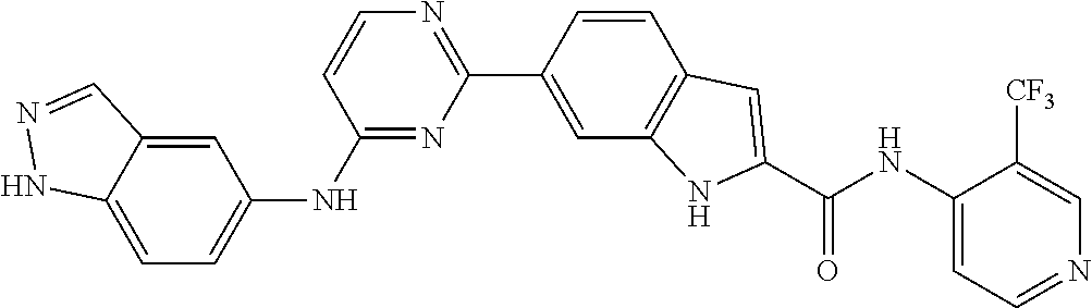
N1=C(NC2=CC=C3C(=C2)C=NN3)C=CN=C1C1=CC2=C(C=C1)C=C(C(NC1=CC=NC=C1[CF3])=O)N2
